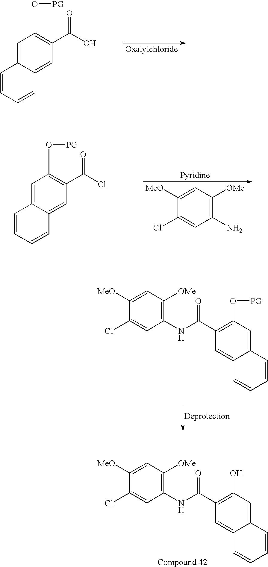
C1=C2C(=CC(C(O)=O)=C1O[PG])C=CC=C2.C1=C2C(=CC(C(Cl)=O)=C1O[PG])C=CC=C2.C1(N)=C([OMe])C=C([MeO])C(Cl)=C1.C1(NC(C2=C(O[PG])C=C3C(=C2)C=CC=C3)=O)=C([OMe])C=C([MeO])C(Cl)=C1.C1(NC(C2=C(O)C=C3C(=C2)C=CC=C3)=O)=C([OMe])C=C([MeO])C(Cl)=C1
